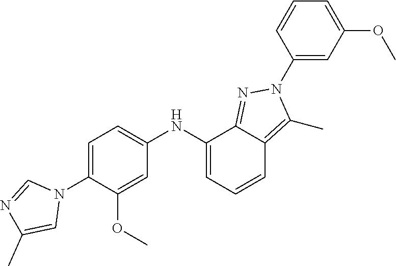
C1=C(N2C=NC(C)=C2)C(OC)=CC(NC2=CC=CC3=C(C)N(C4=CC(OC)=CC=C4)N=C23)=C1
